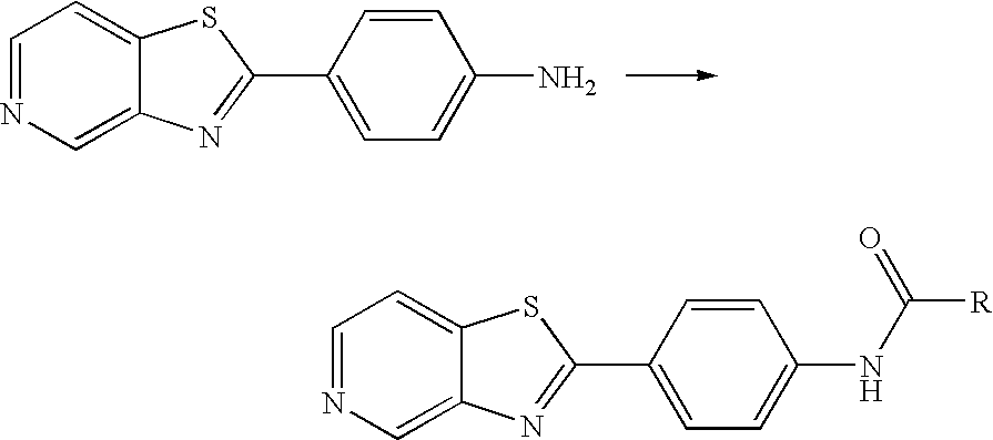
C1=NC=C2C(=C1)SC(C1=CC=C(N)C=C1)=N2.C1=NC=C2C(=C1)SC(C1=CC=C(NC(=O)[R])C=C1)=N2
